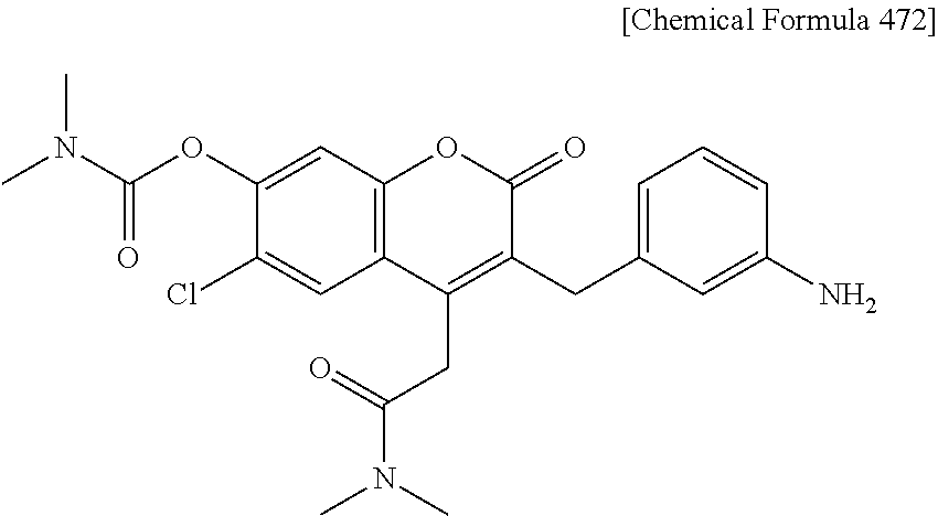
C12=C(C=C(OC(N(C)C)=O)C(Cl)=C1)OC(=O)C(CC1=CC=CC(N)=C1)=C2CC(N(C)C)=O
